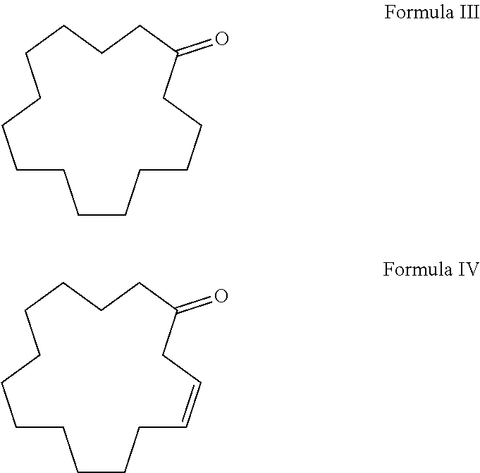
C1CCC(=O)CCCCCCCCCCC1.C1=CCC(=O)CCCCCCCCCCC1
